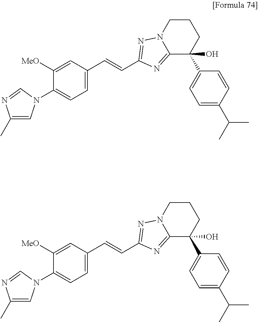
C1(N2C=C(C)N=C2)=CC=C(C=CC2=NN3C(=N2)C(C2=CC=C(C(C)C)C=C2)(O)CCC3)C=C1[MeO].C1(N2C=C(C)N=C2)=CC=C(C=CC2=NN3C(=N2)C(C2=CC=C(C(C)C)C=C2)(O)CCC3)C=C1[MeO]
